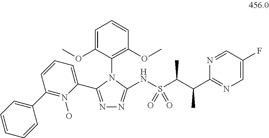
N1=C(C2=CC=CC(C3=CC=CC=C3)=N2O)N(C2=C(OC)C=CC=C2OC)C(NS(=O)(C(C)C(C)C2=NC=C(F)C=N2)=O)=N1
